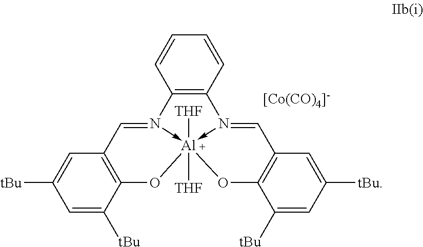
C12=C(C=CC=C1)N1->[Al]3([THF])([THF])(-N2=CC2=C(O3)C([tBu])=CC([tBu])=C2)OC2=C(C=1)C=C([tBu])C=C2[tBu].[[Co(CO)4]-]
